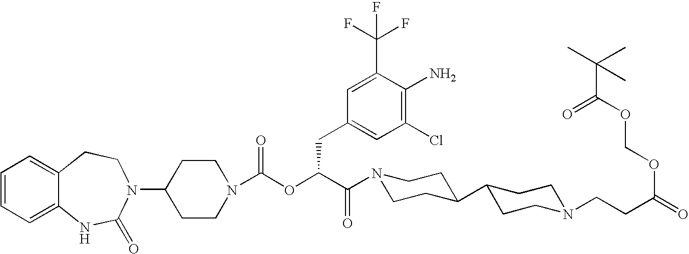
C12=CC=CC=C1NC(=O)N(C1CCN(C(OC(C(=O)N3CCC(C4CCN(CCC(=O)OCOC(C(C)(C)C)=O)CC4)CC3)CC3=CC(Cl)=C(N)C(C(F)(F)F)=C3)=O)CC1)CC2
